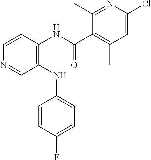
C1(NC2=CC=C(F)C=C2)=C(NC(C2=C(C)C=C(Cl)N=C2C)=O)C=CN=C1
